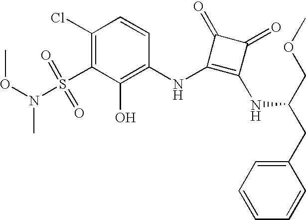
O(N(S(C1=C(Cl)C=CC(NC2=C(NC(CC3=CC=CC=C3)COC)C(=O)C2=O)=C1O)(=O)=O)C)C
